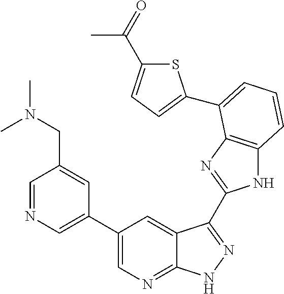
C1(C2=CN=CC(CN(C)C)=C2)=CN=C2C(=C1)C(C1=NC3=C(N1)C=CC=C3C1=CC=C(C(=O)C)S1)=NN2
